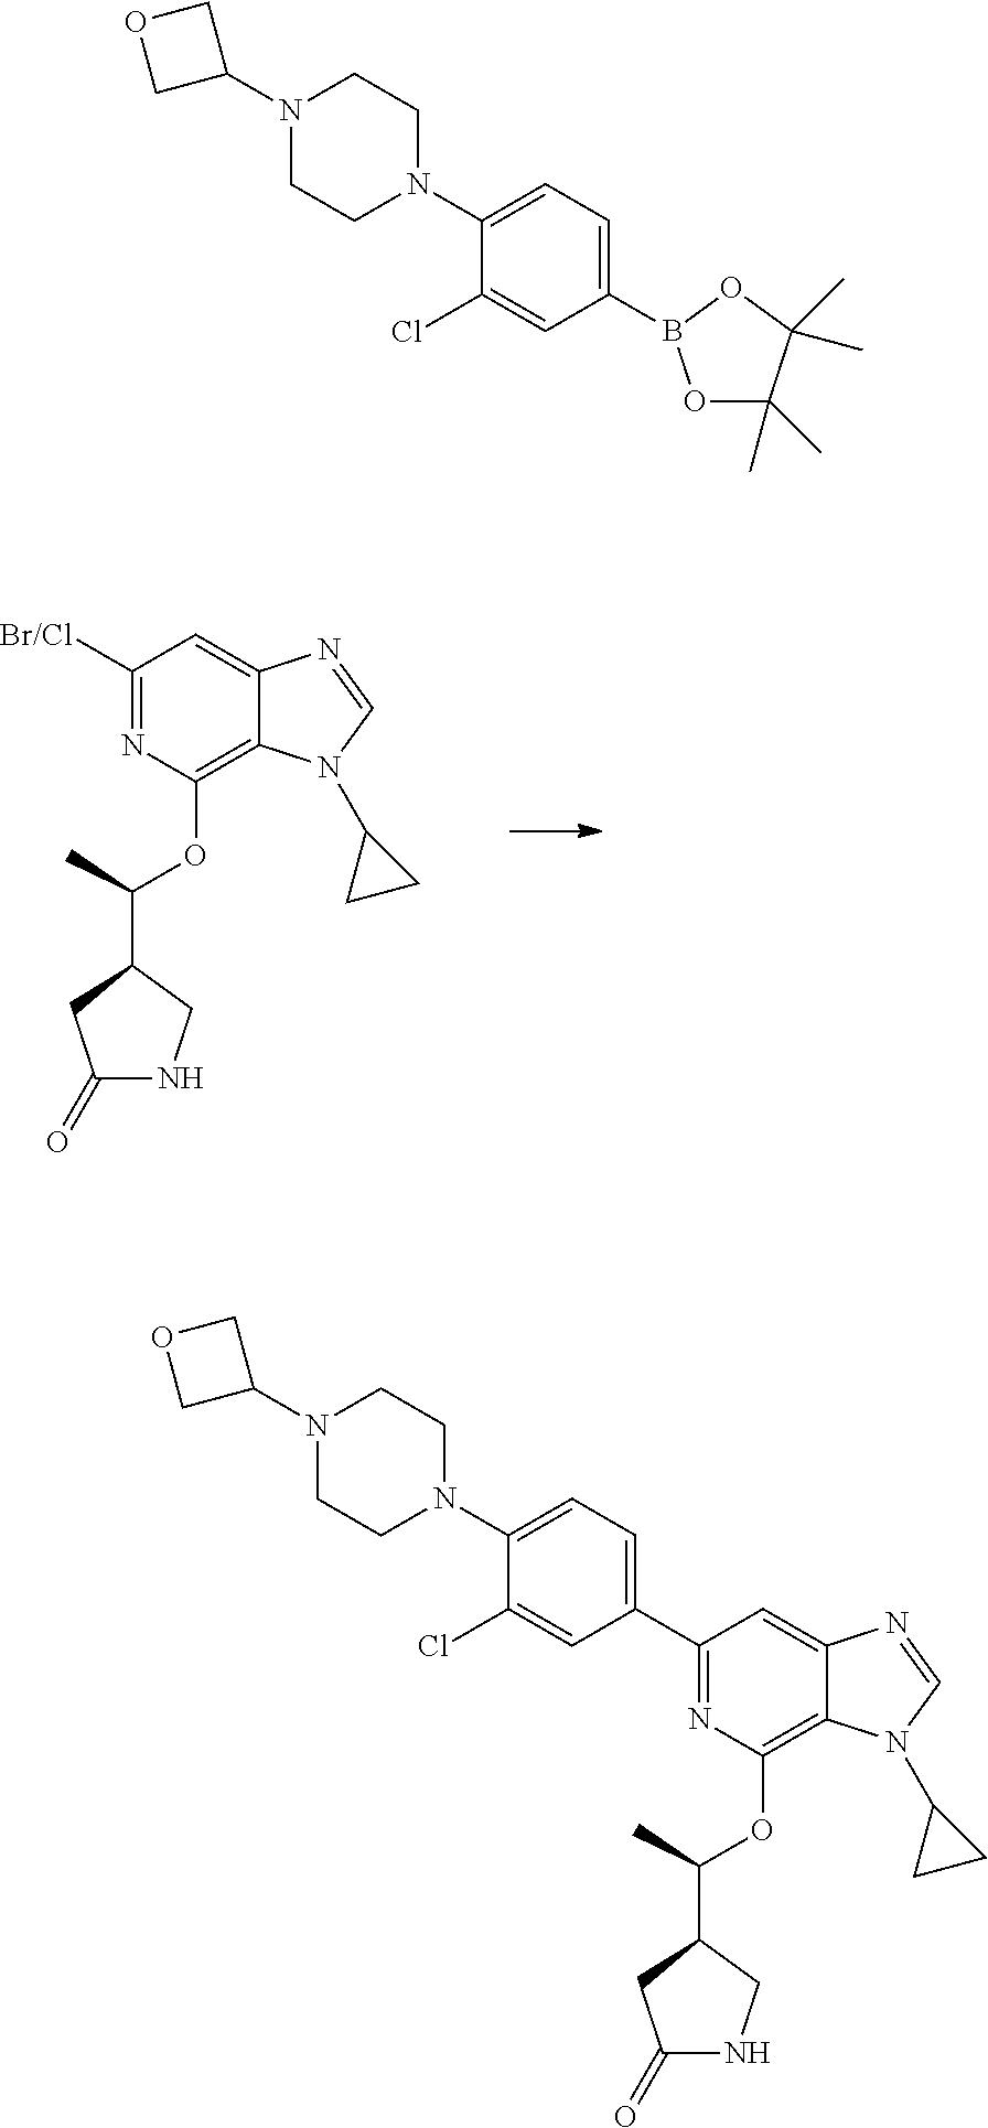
C1([Br/Cl])=NC(OC(C2CNC(=O)C2)C)=C2C(=C1)N=CN2C1CC1.C1(C2=CC=C(N3CCN(C4COC4)CC3)C(Cl)=C2)=NC(OC(C2CNC(=O)C2)C)=C2C(=C1)N=CN2C1CC1.N1(C2COC2)CCN(C2=CC=C(B3OC(C)(C)C(C)(C)O3)C=C2Cl)CC1
